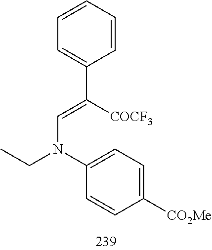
C1([CO2Me])=CC=C(N(CC)C=C(C2=CC=CC=C2)[COCF3])C=C1
